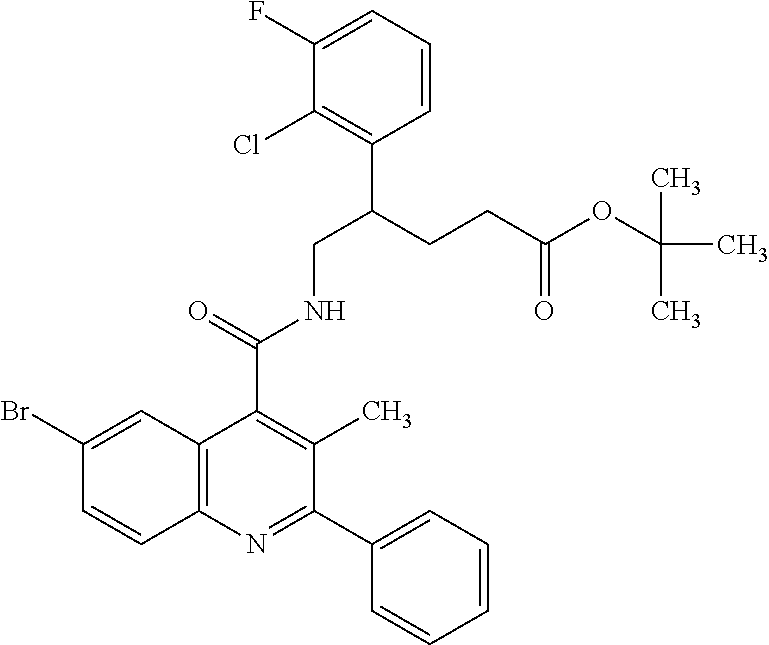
C1(Br)=CC2=C(C=C1)N=C(C1=CC=CC=C1)C(C)=C2C(=O)NCC(CCC(OC(C)(C)C)=O)C1=C(Cl)C(F)=CC=C1
